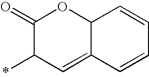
C1(=O)C(*)C=C2C(O1)C=CC=C2
